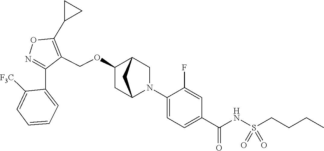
N1=C(C2=CC=CC=C2[F3C])C(COC2CC3N(C4=CC=C(C(NS(CCCC)(=O)=O)=O)C=C4F)CC2C3)=C(C2CC2)O1
